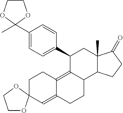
C1CC2=C3C(CCC2=CC12OCCO2)C1C(C)(CC3C2=CC=C(C3(C)OCCO3)C=C2)C(=O)CC1
